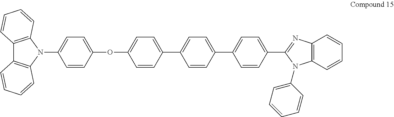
C12=C(N(C3=CC=C(OC4=CC=C(C5=CC=C(C6=CC=C(C7=NC8=C(N7C7=CC=CC=C7)C=CC=C8)C=C6)C=C5)C=C4)C=C3)C3=C1C=CC=C3)C=CC=C2
